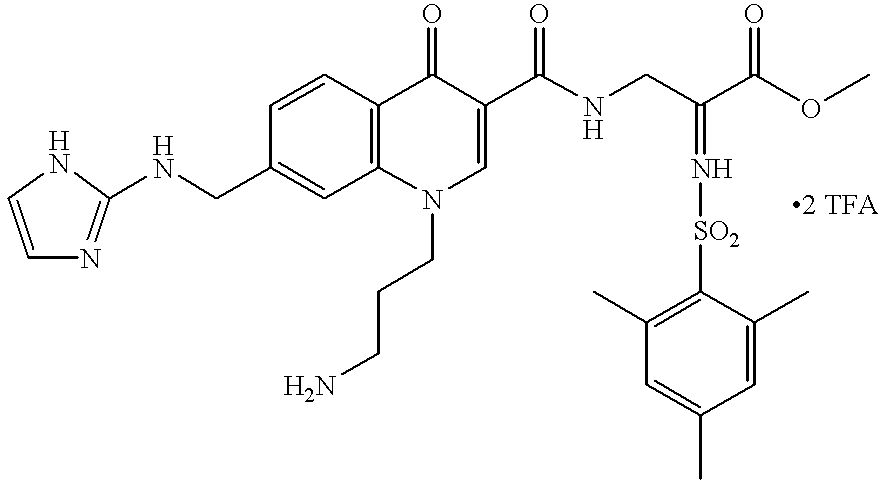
C1=CNC(NCC2=CC3=C(C=C2)C(=O)C(C(NCC(C(=O)OC)=N[SO2]C2=C(C)C=C(C)C=C2C)=O)=CN3CCCN)=N1
